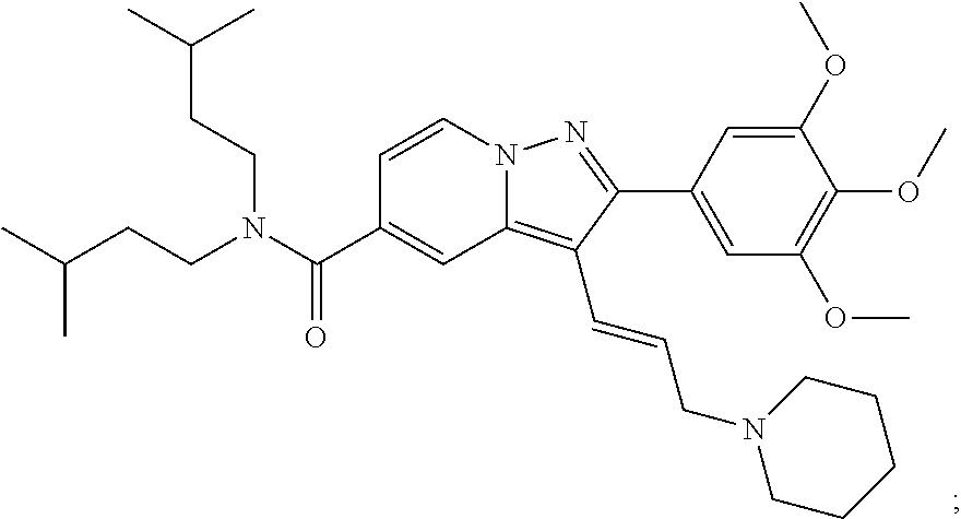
N12C(=C(C=CCN3CCCCC3)C(C3=CC(OC)=C(OC)C(OC)=C3)=N1)C=C(C(N(CCC(C)C)CCC(C)C)=O)C=C2
